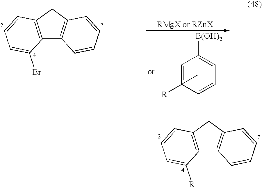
C12=C(CC3=C1C=CC=C3)C=CC=C2[R].C12=C(CC3=C1C=CC=C3)C=CC=C2Br.C1=C(C)([R])C=CC=C1[B(OH)2]
